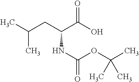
O=C(O)C(CC(C)C)NC(=O)OC(C)(C)C
